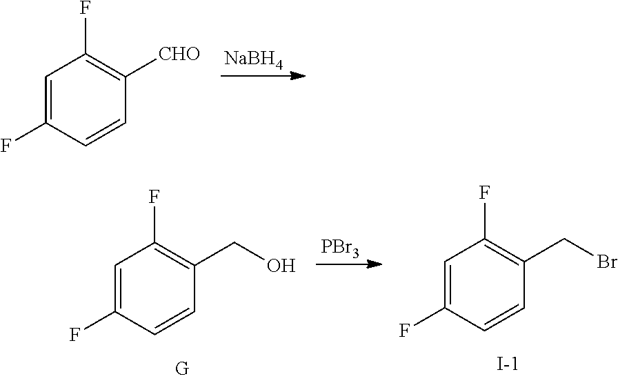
C1=C(F)C=CC([CHO])=C1F.[NaBH4].C1=C(F)C=CC(CO)=C1F.[PBr3].C1=C(F)C=CC(CBr)=C1F.[I-]
